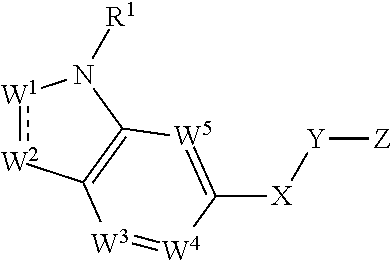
[W1]1:[W2]C2=C(N1[R1])[W5]=C([X][Y][Z])[W4]=[W3]2
